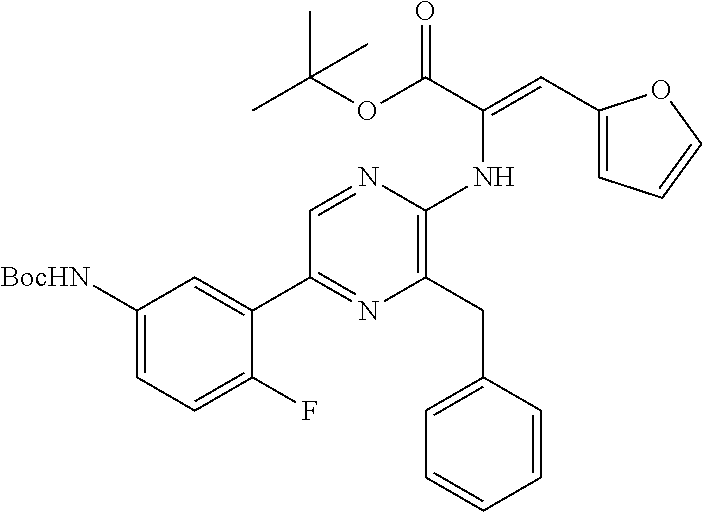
C1([BocHN])=CC=C(F)C(C2=NC(CC3=CC=CC=C3)=C(NC(=CC3=CC=CO3)C(OC(C)(C)C)=O)N=C2)=C1
